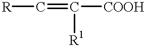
[R]C=C([COOH])[R1]
